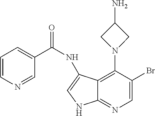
C12=C(N3CC(N)C3)C(Br)=CN=C1NC=C2NC(=O)C1=CC=CN=C1
